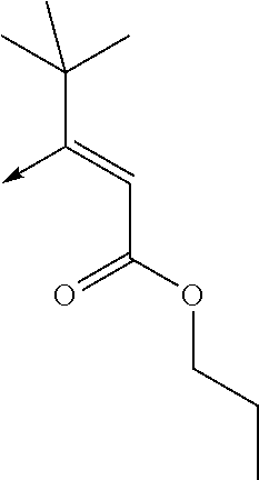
C(C(OCCC)=O)=C(C(C)(C)C)->C
